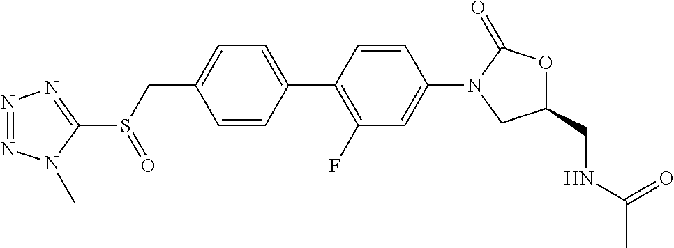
C1(C2=CC=C(CS(C3=NN=NN3C)=O)C=C2)=C(F)C=C(N2CC(CNC(C)=O)OC2=O)C=C1
